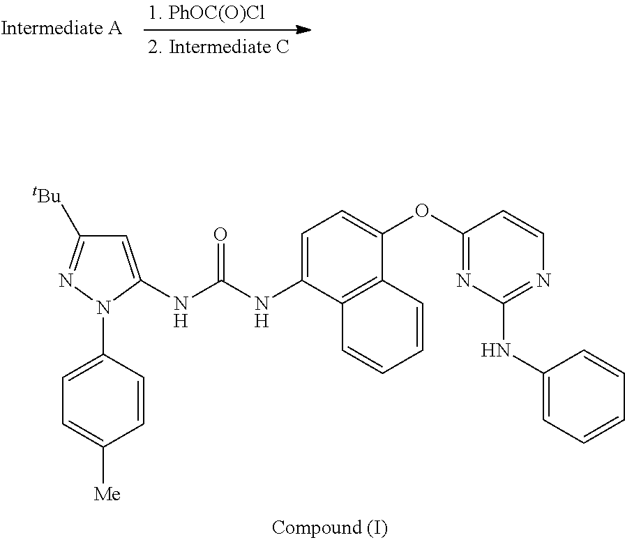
C12=C(C=CC=C1)C(NC(NC1=CC([tBu])=NN1C1=CC=C([Me])C=C1)=O)=CC=C2OC1=NC(NC2=CC=CC=C2)=NC=C1
